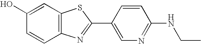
C1(O)=CC2=C(C=C1)N=C(C1=CN=C(NCC)C=C1)S2
